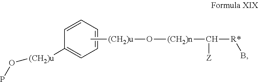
PO[(CH2)u]C1=CC=CC=C1.C[(CH2)u]O[(CH2)n]C([Z])[R*]B
